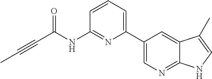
C(#CC(NC1=NC(C2=CN=C3C(=C2)C(C)=CN3)=CC=C1)=O)C
